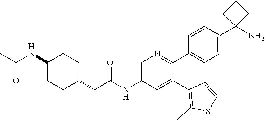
CC(NC1CCC(CC(NC2=CN=C(C3=CC=C(C4(N)CCC4)C=C3)C(C3=C(C)SC=C3)=C2)=O)CC1)=O
